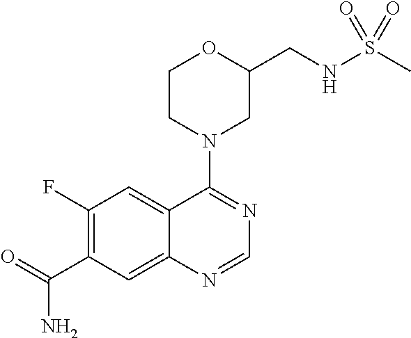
C1(F)=C(C(=O)N)C=C2C(=C1)C(N1CC(CNS(C)(=O)=O)OCC1)=NC=N2
